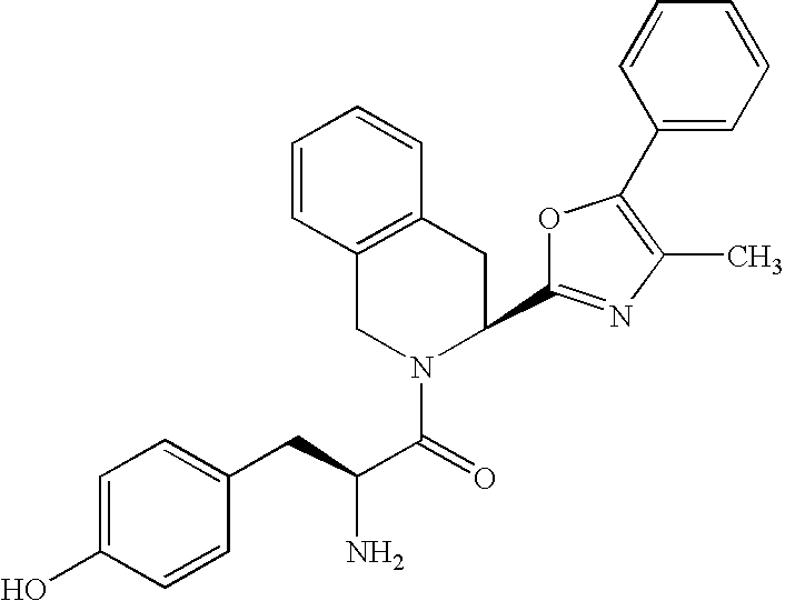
C1=C(O)C=CC(CC(C(=O)N2C(C3=NC(C)=C(C4=CC=CC=C4)O3)CC3=C(C2)C=CC=C3)N)=C1
